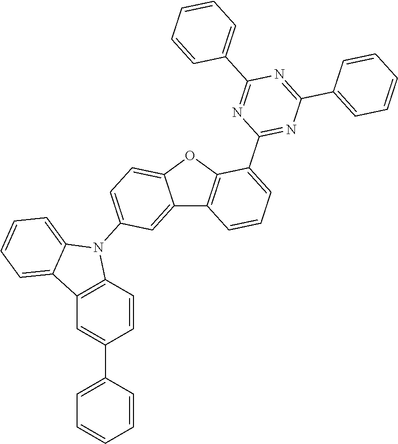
C12=CC(N3C4=CC=CC=C4C4=C3C=CC(C3=CC=CC=C3)=C4)=CC=C1OC1=C2C=CC=C1C1=NC(C2=CC=CC=C2)=NC(C2=CC=CC=C2)=N1
